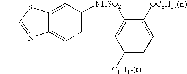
C12=CC([NHSO2]C3=CC([C8H17(t)])=CC=C3[OC8H17(n)])=CC=C1N=C(C)S2
